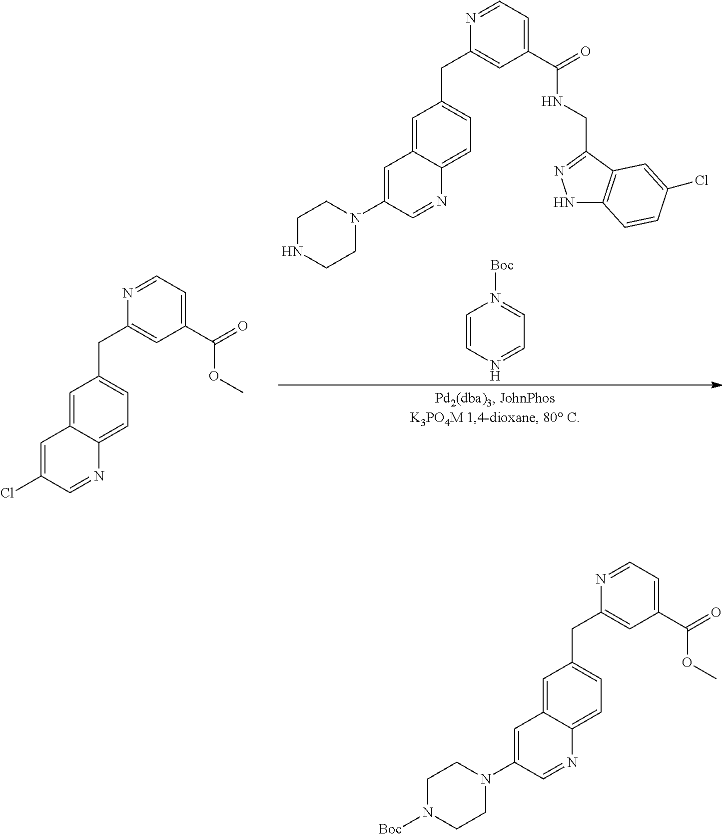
ClC1=CC2=CC(CC3=CC(C(=O)OC)=CC=N3)=CC=C2N=C1.C1=CN=CC=N1[Boc].C1NCCN(C2=CC3=CC(CC4=CC(C(=O)NCC5=NNC6=C5C=C(Cl)C=C6)=CC=N4)=CC=C3N=C2)C1.C1N([Boc])CCN(C2=CC3=CC(CC4=CC(C(=O)OC)=CC=N4)=CC=C3N=C2)C1
